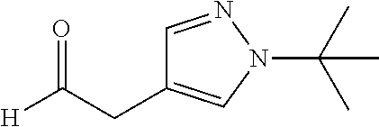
C(C([H])=O)C1=CN(C(C)(C)C)N=C1
